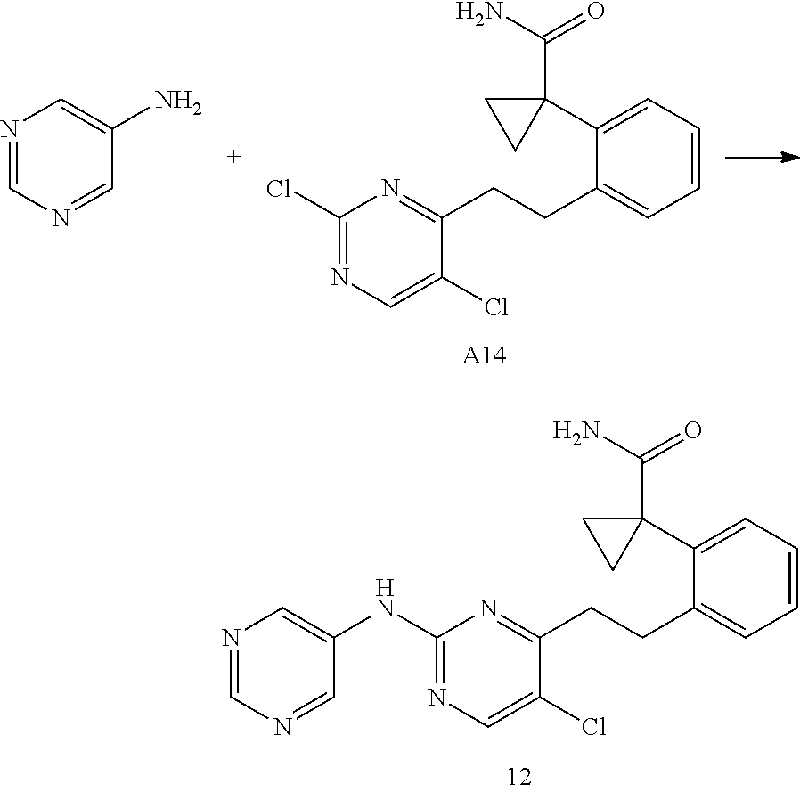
C1(NC2=NC=C(Cl)C(CCC3=CC=CC=C3C3(C(N)=O)CC3)=N2)=CN=CN=C1.ClC1=NC=C(Cl)C(CCC2=CC=CC=C2C2(C(N)=O)CC2)=N1.[A14].N1=CN=CC(N)=C1
